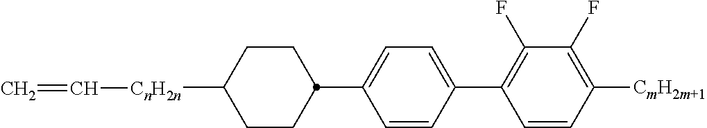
C1=CC(C2=C(F)C(F)=C([CmH2m+1])C=C2)=CC=C1C1CCC([CnH2n]C=C)CC1
